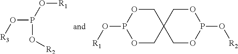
O(P(O[R1])O[R2])[R3].C1OP(O[R1])OCC12COP(O[R2])OC2
